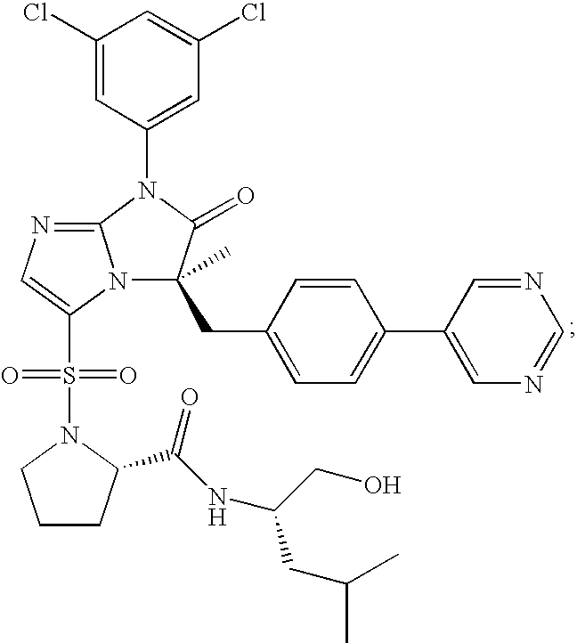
C1(Cl)=CC(N2C3=NC=C(S(N4CCCC4C(=O)NC(CO)CC(C)C)(=O)=O)N3C(CC3=CC=C(C4=CN=CN=C4)C=C3)(C)C2=O)=CC(Cl)=C1
